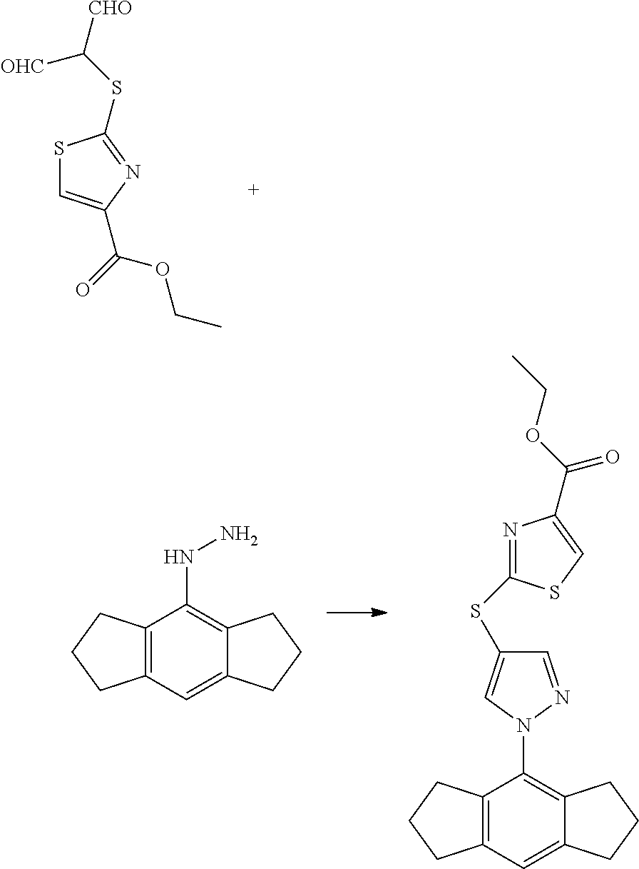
S1C=C(C(=O)OCC)N=C1SC([CHO])[OHC].C12=C(C=C3C(=C1NN)CCC3)CCC2.C12=C(C=C3C(=C1N1N=CC(SC4=NC(C(OCC)=O)=CS4)=C1)CCC3)CCC2
